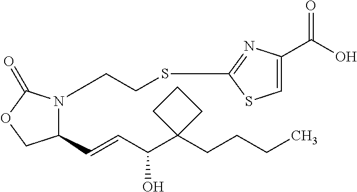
C1(C=CC(C2(CCCC)CCC2)O)N(CCSC2=NC(C(O)=O)=CS2)C(=O)OC1
